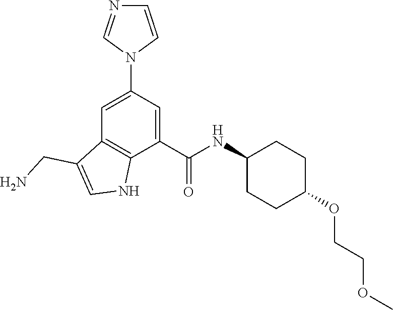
C1=C(N2C=CN=C2)C=C(C(NC2CCC(OCCOC)CC2)=O)C2=C1C(CN)=CN2
